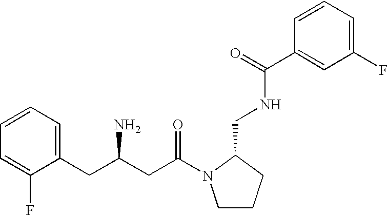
C1=CC=C(CC(N)CC(=O)N2CCCC2CNC(=O)C2=CC(F)=CC=C2)C(F)=C1
